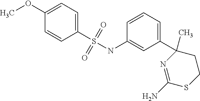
C1(S(NC2=CC(C3(C)N=C(N)SCC3)=CC=C2)(=O)=O)=CC=C(OC)C=C1
